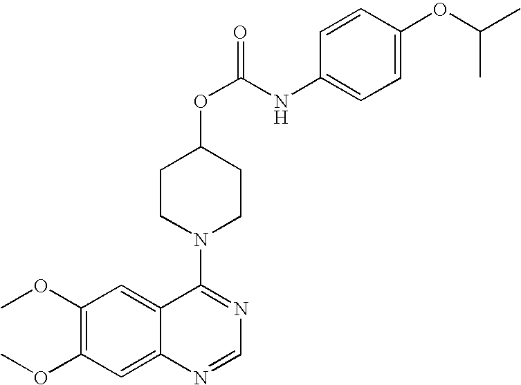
N1(C2=NC=NC3=CC(OC)=C(OC)C=C32)CCC(OC(NC2=CC=C(OC(C)C)C=C2)=O)CC1
